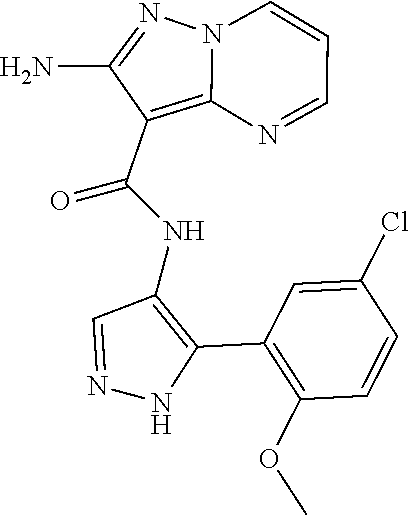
N12C(=C(C(NC3=C(C4=C(OC)C=CC(Cl)=C4)NN=C3)=O)C(N)=N1)N=CC=C2
